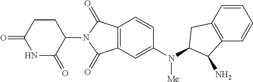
C1=CC2=C(C=C1N([Me])C1CC3=C(C=CC=C3)C1N)C(=O)N(C1C(=O)NC(=O)CC1)C2=O
